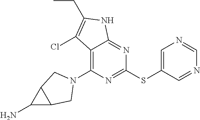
C1(N2CC3C(N)C3C2)=C2C(=NC(SC3=CN=CN=C3)=N1)NC(CC)=C2Cl
